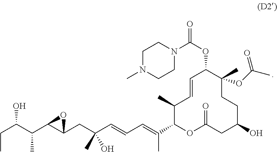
C1(C)C(C(=CC=CC(CC2C(C(C)C(CC)O)O2)(C)O)C)OC(=O)CC(O)CCC(C)(OC(C)=O)C(OC(=O)N2CCN(C)CC2)C=C1
